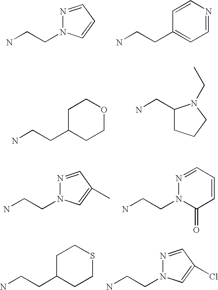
NCCN1N=CC=C1.NCCC1=CC=NC=C1.NCCC1CCOCC1.C1(CN)CCCN1CC.NCCN1N=CC(C)=C1.NCCN1N=CC=CC1=O.NCCC1CCSCC1.NCCN1N=CC(Cl)=C1
